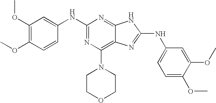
N1=C(NC2=CC(OC)=C(OC)C=C2)N=C2C(=C1N1CCOCC1)N=C(NC1=CC=C(OC)C(OC)=C1)N2
